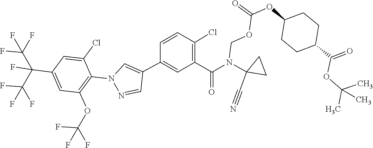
C1C(N(C(C2=C(Cl)C=CC(C3=CN(C4=C(OC(F)(F)F)C=C(C(C(F)(F)F)(F)C(F)(F)F)C=C4Cl)N=C3)=C2)=O)COC(=O)OC2CCC(C(OC(C)(C)C)=O)CC2)(C#N)C1
